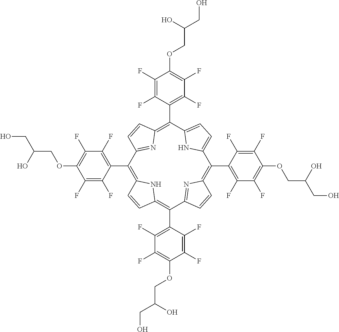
C1(F)=C(OCC(CO)O)C(F)=C(F)C(C2=C3C=CC(=C(C4=C(F)C(F)=C(OCC(CO)O)C(F)=C4F)C4=NC(=C(C5=C(F)C(F)=C(OCC(CO)O)C(F)=C5F)C5=CC=C(C(C6=C(F)C(F)=C(OCC(CO)O)C(F)=C6F)=C6N=C2C=C6)N5)C=C4)N3)=C1F
